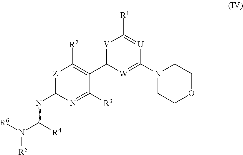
[Z]1=C(N=C(N([R5])[R6])[R4])N=C([R3])C(C2=[V]C([R1])=[U]C(N3CCOCC3)=[W]2)=C1[R2]
